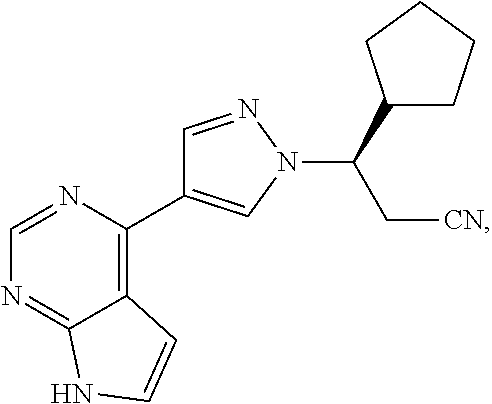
C1=NC(C2=CN(C(C3CCCC3)C[CN])N=C2)=C2C(=N1)NC=C2
